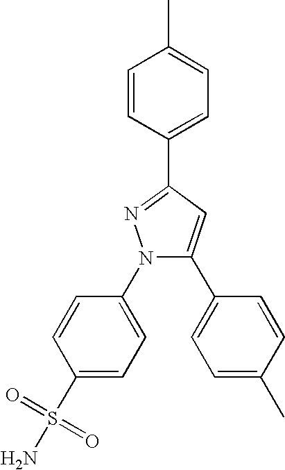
C1=CC(N2C(C3=CC=C(C)C=C3)=CC(C3=CC=C(C)C=C3)=N2)=CC=C1S(=O)(=O)N
